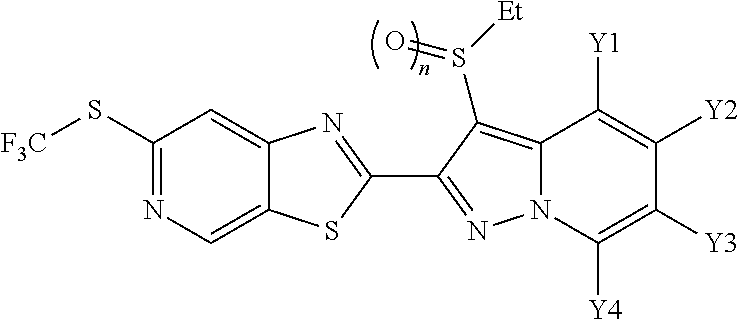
C12=CN=C(S[F3C])C=C1N=C(C1=NN3C(=C1S([Et])=O)C([Y1])=C([Y2])C([Y3])=C3[Y4])S2
